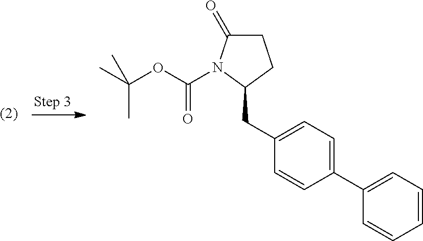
C1(CC2CCC(=O)N2C(OC(C)(C)C)=O)=CC=C(C2=CC=CC=C2)C=C1
